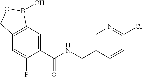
C1=C(C(NCC2=CN=C(Cl)C=C2)=O)C(F)=CC2=C1B(O)OC2
